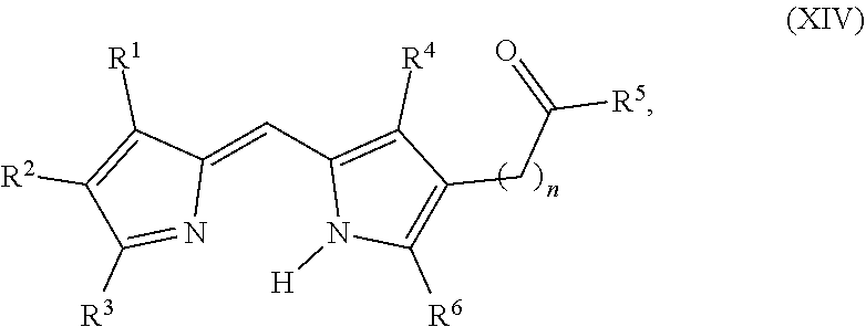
C1(=CC2=C([R4])C(CC(=O)[R5])=C([R6])N2[H])C([R1])=C([R2])C([R3])=N1
